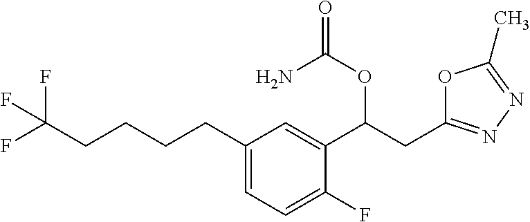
C(CCCC1=CC=C(F)C(C(CC2=NN=C(C)O2)OC(=O)N)=C1)C(F)(F)F
